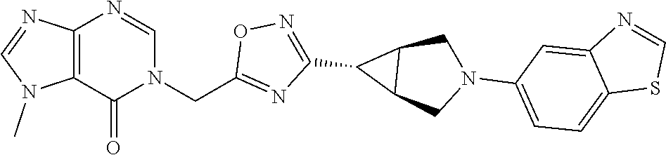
C12=C(N=CN(CC3=NC(C4C5C4CN(C4=CC=C6C(=C4)N=CS6)C5)=NO3)C1=O)N=CN2C
